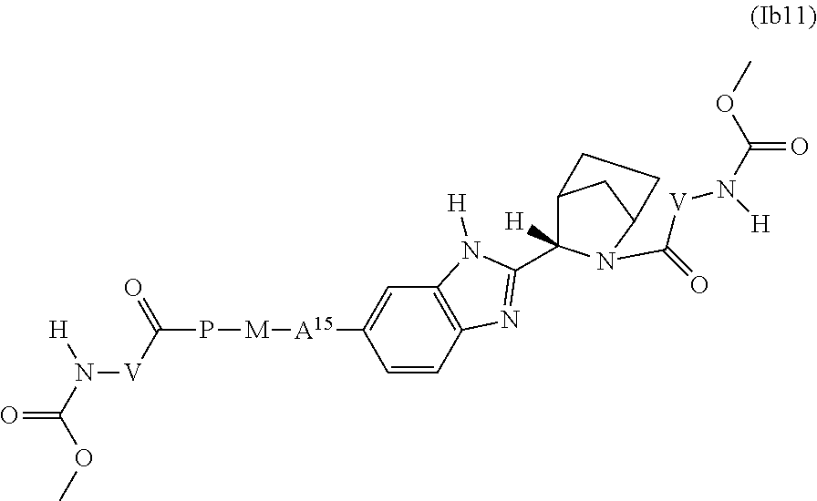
C1=CC2=C(C=C1[A15][M]PC(=O)[V]N(C(OC)=O)[H])N([H])C(C1([H])C3CC(N1C(=O)[V]N([H])C(OC)=O)CC3)=N2
